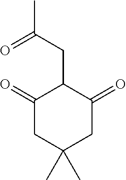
C1(=O)CC(C)(C)CC(=O)C1CC(C)=O
